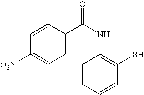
C1=CC=CC(S)=C1NC(=O)C1=CC=C([O2N])C=C1
